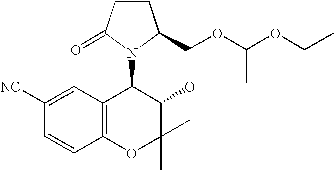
C1([NC])=CC2=C(C=C1)OC(C)(C)C(O)C2N1C(COC(OCC)C)CCC1=O
